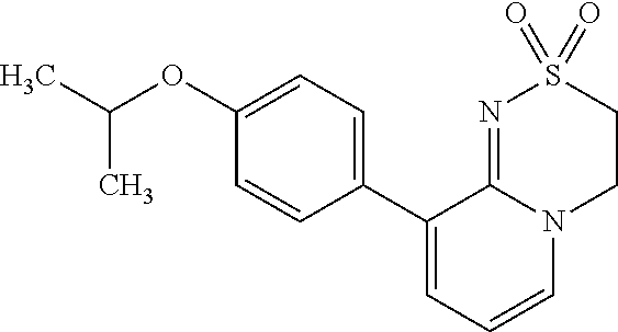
CC(OC1=CC=C(C2=CC=CN3C2=NS(=O)(=O)CC3)C=C1)C
